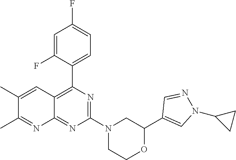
C1(C2=C3C(=NC(N4CCOC(C5=CN(C6CC6)N=C5)C4)=N2)N=C(C)C(C)=C3)=CC=C(F)C=C1F
